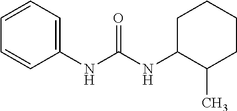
C1=CC=C(NC(NC2C(C)CCCC2)=O)C=C1
